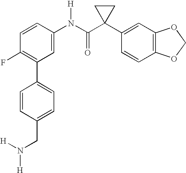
C1=CC(N(C(C2(C3=CC4=C(C=C3)OCO4)CC2)=O)[H])=CC(C2=CC=C(CN([H])[H])C=C2)=C1F
